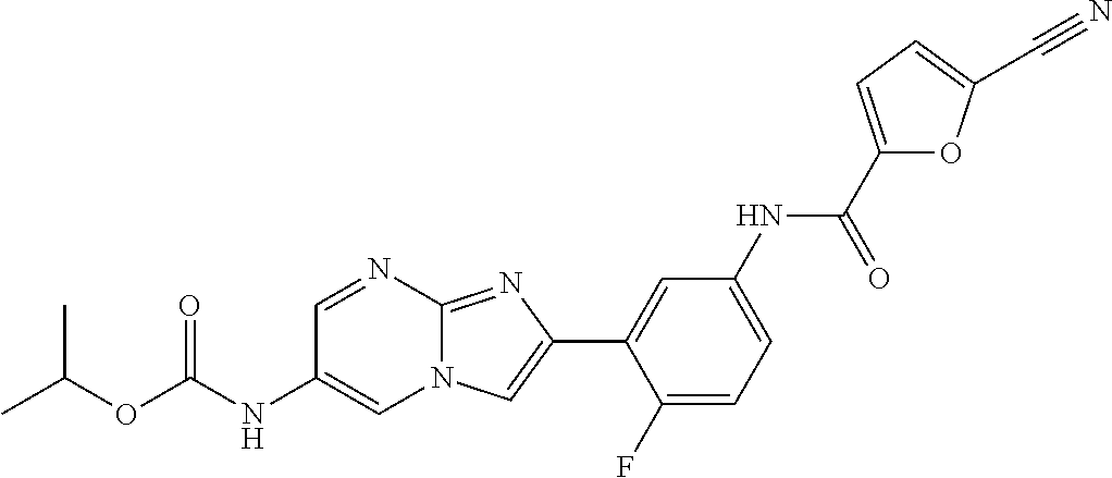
C1=NC2=NC(C3=CC(NC(C4=CC=C(C#N)O4)=O)=CC=C3F)=CN2C=C1NC(OC(C)C)=O
